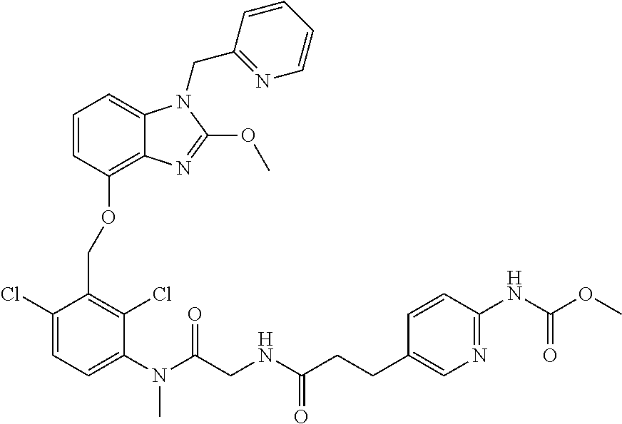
C1=CC(OCC2=C(Cl)C(N(C)C(=O)CNC(=O)CCC3=CN=C(NC(OC)=O)C=C3)=CC=C2Cl)=C2C(=C1)N(CC1=NC=CC=C1)C(OC)=N2
